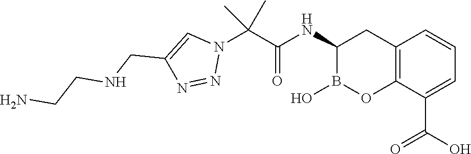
C12=C(C(C(O)=O)=CC=C1)OB(O)C(NC(=O)C(N1C=C(CNCCN)N=N1)(C)C)C2
